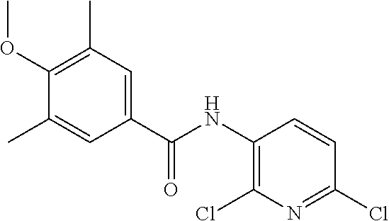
C1(OC)=C(C)C=C(C(NC2=C(Cl)N=C(Cl)C=C2)=O)C=C1C
